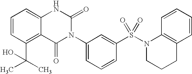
C1=CC(C(C)(C)O)=C2C(=C1)NC(=O)N(C1=CC=CC(S(N3CCCC4=C3C=CC=C4)(=O)=O)=C1)C2=O
